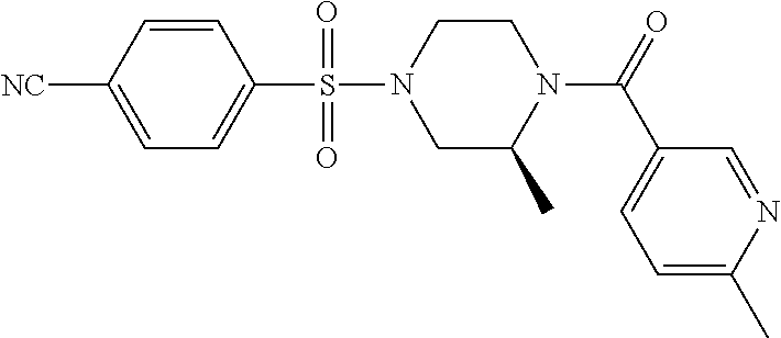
C1([NC])=CC=C(S(N2CC(C)N(C(=O)C3=CC=C(C)N=C3)CC2)(=O)=O)C=C1
